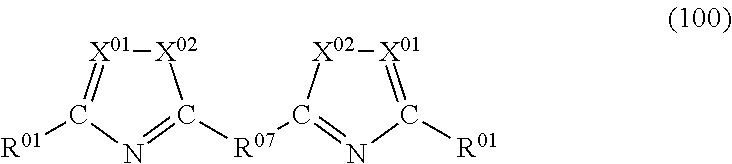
[X02]1[X01]=C([R01])N=C1[R07]C1=NC([R01])=[X01][X02]1
